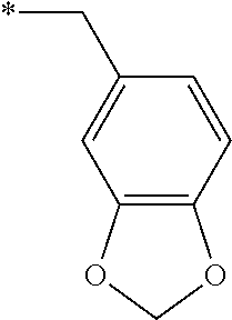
C(C1=CC2=C(C=C1)OCO2)*
